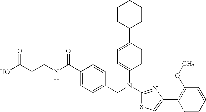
N(C1=NC(C2=C(OC)C=CC=C2)=CS1)(CC1=CC=C(C(NCCC(O)=O)=O)C=C1)C1=CC=C(C2CCCCC2)C=C1
